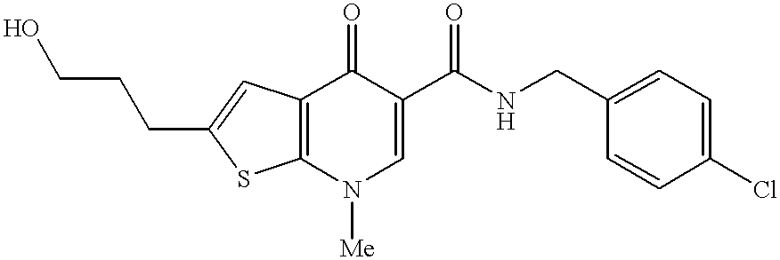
C12=C(N([Me])C=C(C(NCC3=CC=C(Cl)C=C3)=O)C1=O)SC(CCCO)=C2
